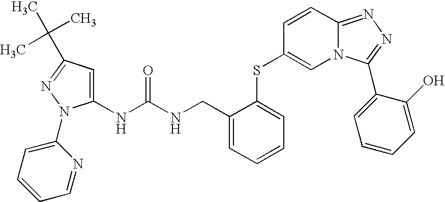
C1=C(NC(=O)NCC2=CC=CC=C2SC2=CN3C(=NN=C3C3=CC=CC=C3O)C=C2)N(C2=CC=CC=N2)N=C1C(C)(C)C
